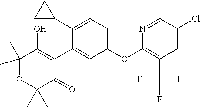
C1(C2CC2)=CC=C(OC2=C(C(F)(F)F)C=C(Cl)C=N2)C=C1C1=C(O)C(C)(C)OC(C)(C)C1=O
